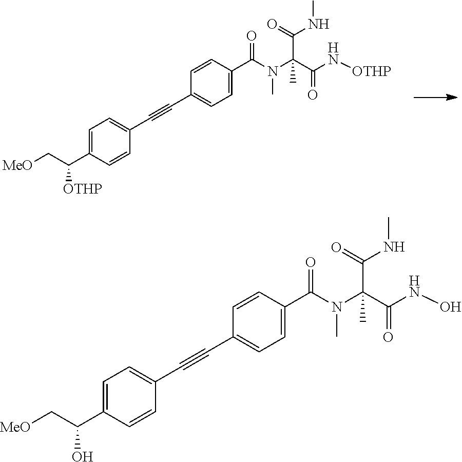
C1=C(C(C[MeO])[OTHP])C=CC(C#CC2=CC=C(C(N(C(C(N[OTHP])=O)(C)C(=O)NC)C)=O)C=C2)=C1.C1=C(C(C[MeO])O)C=CC(C#CC2=CC=C(C(N(C(C(NO)=O)(C)C(=O)NC)C)=O)C=C2)=C1
